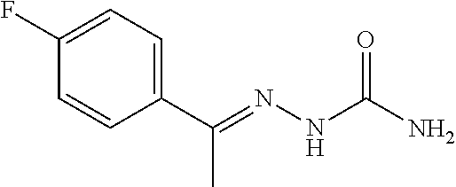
C1(C(=NNC(N)=O)C)=CC=C(F)C=C1
